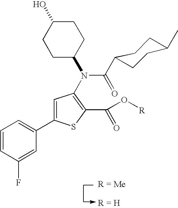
C1(C2=CC(N(C3CCC(O)CC3)C(C3CCC(C)CC3)=O)=C(C(O[R])=O)S2)=CC=CC(F)=C1
